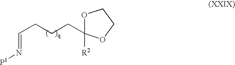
C(=N[P1])CCCC1([R2])OCCO1
